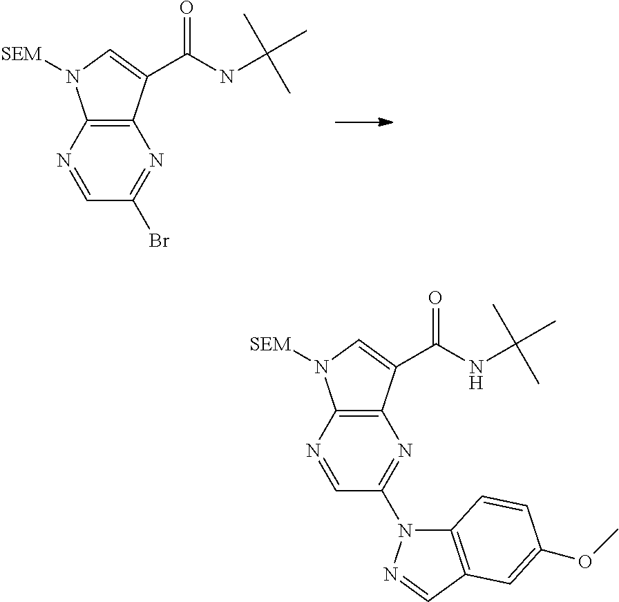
C1=NC2=C(N=C1Br)C(C(NC(C)(C)C)=O)=CN2[SEM].C1=NC2=C(N=C1N1C3=C(C=N1)C=C(OC)C=C3)C(C(NC(C)(C)C)=O)=CN2[SEM]
